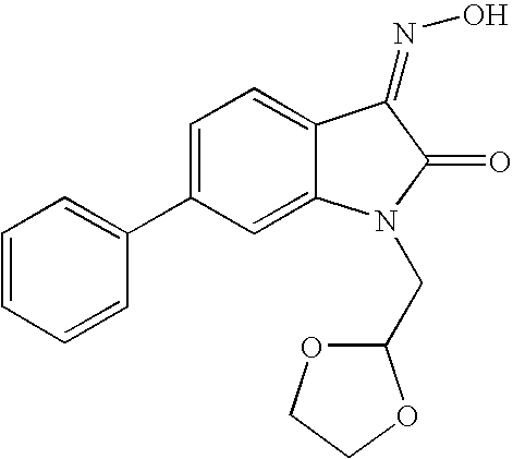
C1=C(C2=CC=CC=C2)C=C2C(=C1)C(=NO)C(=O)N2CC1OCCO1
